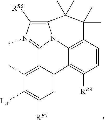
C1=C2C(=C(C)C([LA])=C1[RB7])C1=N(C)C([RB6])=C3N1C1=C(C=CC([RB8])=C21)C(C)(C)C3(C)C
